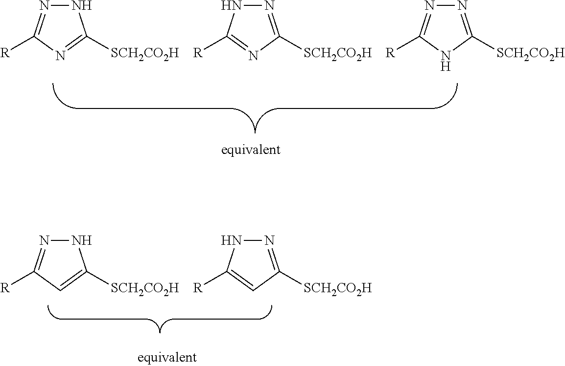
N1N=C([R])N=C1[SCH2CO2H].N1=C([SCH2CO2H])N=C([R])N1.N1=C([SCH2CO2H])NC([R])=N1.N1N=C([R])C=C1[SCH2CO2H].N1=C([SCH2CO2H])C=C([R])N1
